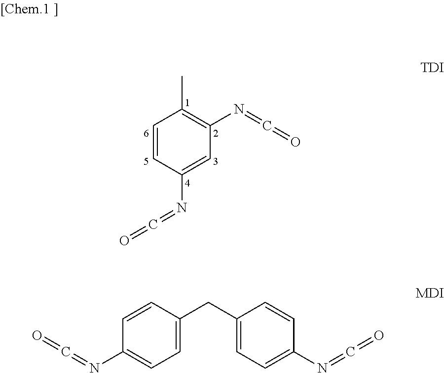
C1=CC(N=C=O)=CC(N=C=O)=C1C.C1=C(CC2=CC=C(N=C=O)C=C2)C=CC(N=C=O)=C1
